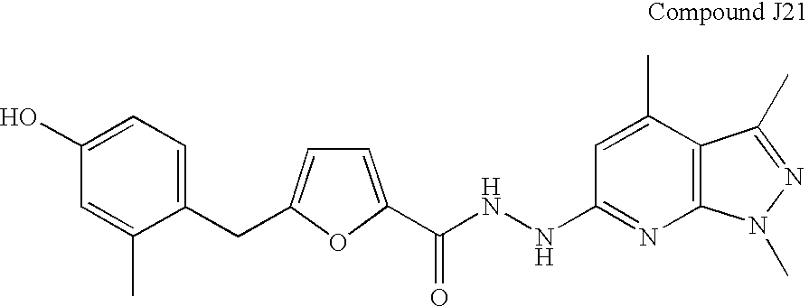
C1(CC2=CC=C(C(NNC3=NC4=C(C(C)=C3)C(C)=NN4C)=O)O2)=CC=C(O)C=C1C
